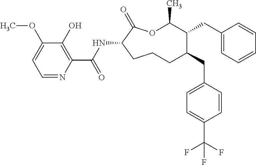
O1C(C)C(CC2=CC=CC=C2)C(CC2=CC=C(C(F)(F)F)C=C2)CCCC(NC(C2=C(O)C(OC)=CC=N2)=O)C1=O
